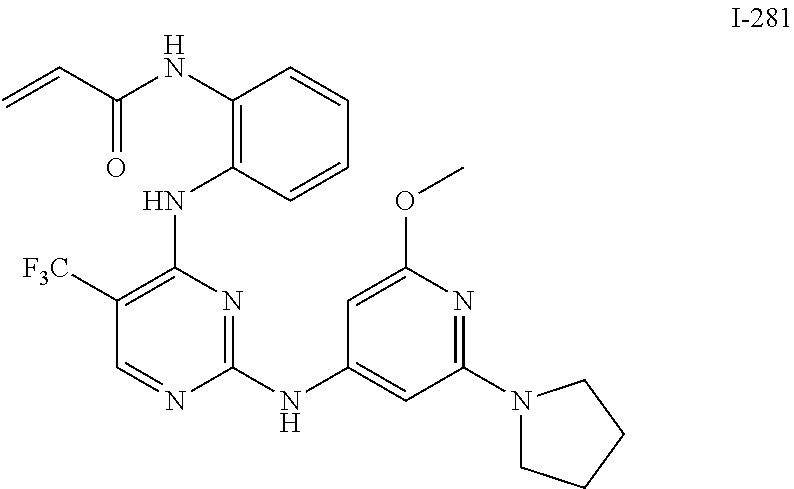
C=CC(=O)NC1=C(NC2=C([F3C])C=NC(NC3=CC(N4CCCC4)=NC(OC)=C3)=N2)C=CC=C1
